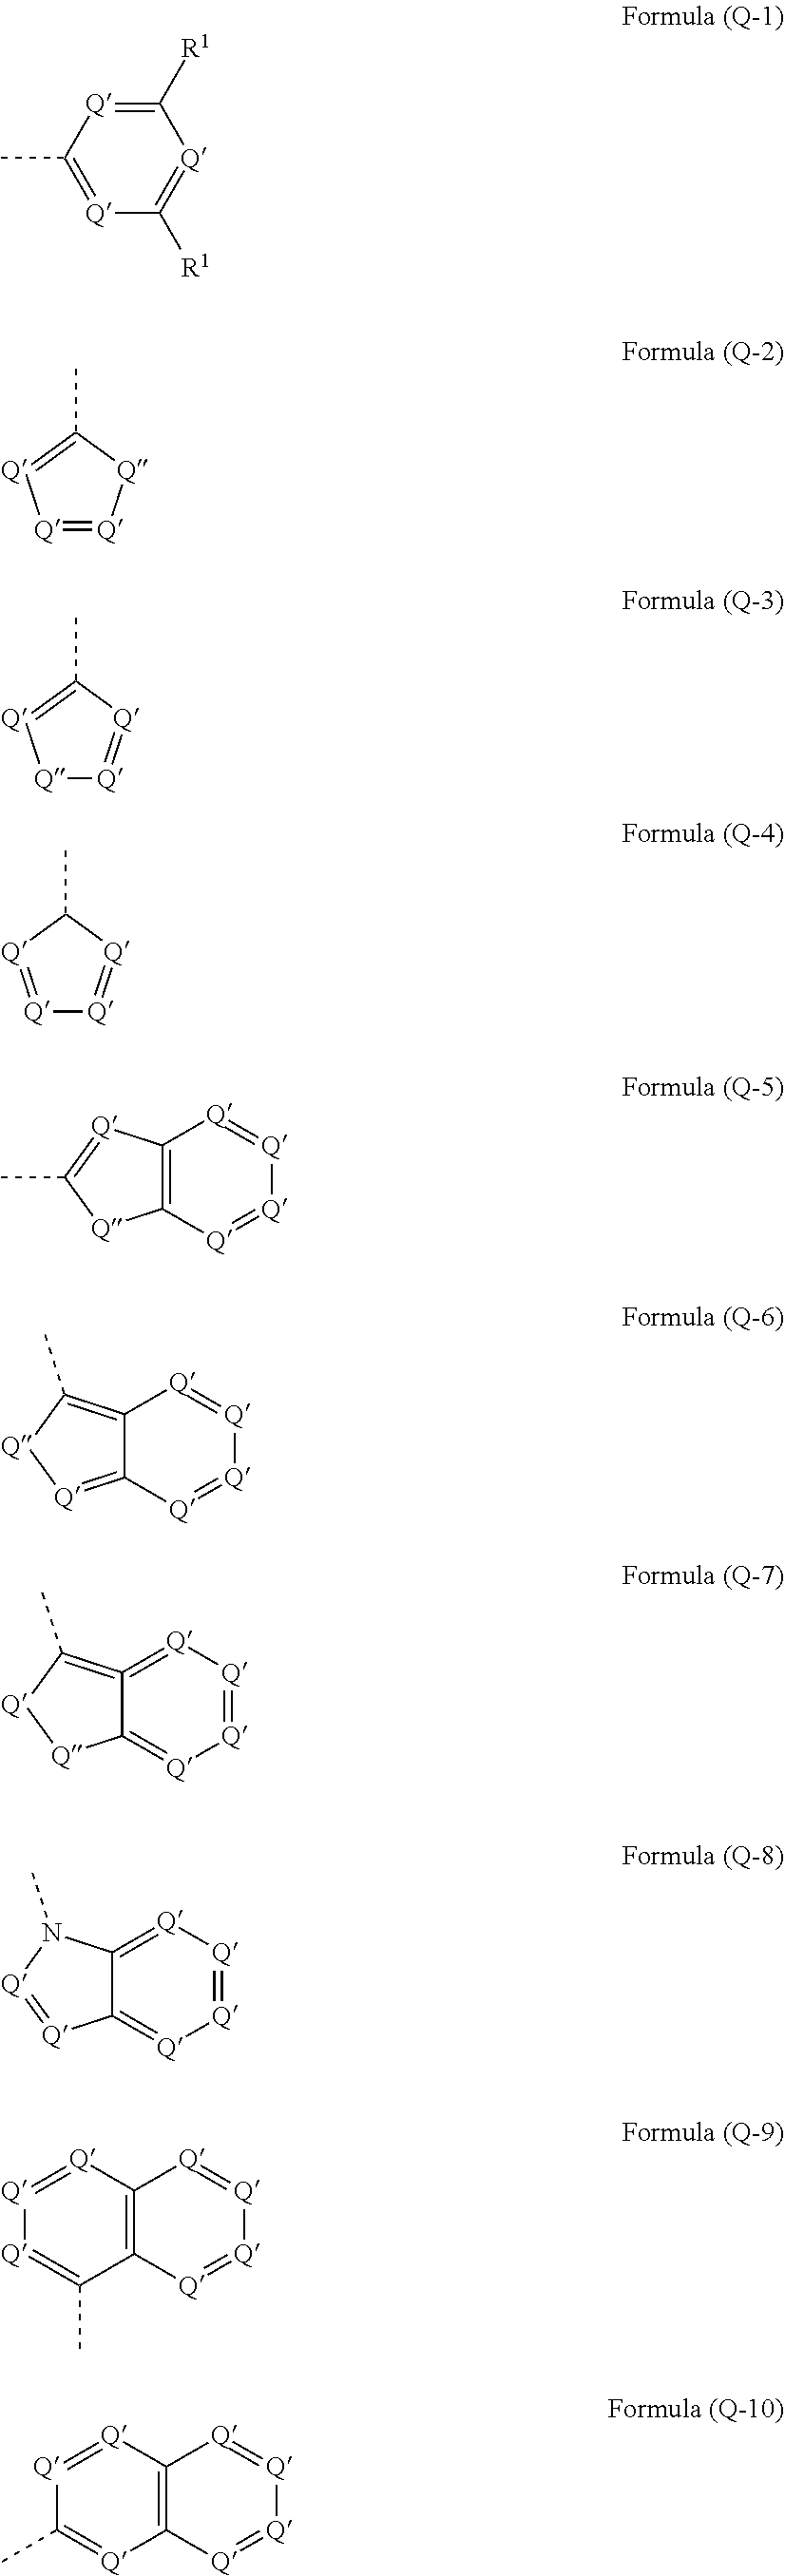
C1([R1])=[Q]C(C)=[Q]C([R1])=[Q]1.[Q]1=[Q][Q]C(C)=[Q]1.[Q]1[Q]=[Q]C(C)=[Q]1.[Q]1=[Q]C(C)[Q]=[Q]1.C12=C([Q]=[Q][Q]=[Q]1)[Q]C(C)=[Q]2.C12=C(C)[Q][Q]=C1[Q]=[Q][Q]=[Q]2.C12=[Q][Q]=[Q][Q]=C1[Q][Q]C=2C.C12=[Q][Q]=[Q][Q]=C1[Q]=[Q]N2C.C12=C([Q]=[Q][Q]=[Q]1)C(C)=[Q][Q]=[Q]2.C12=C([Q]=[Q][Q]=[Q]1)[Q]=C(C)[Q]=[Q]2
